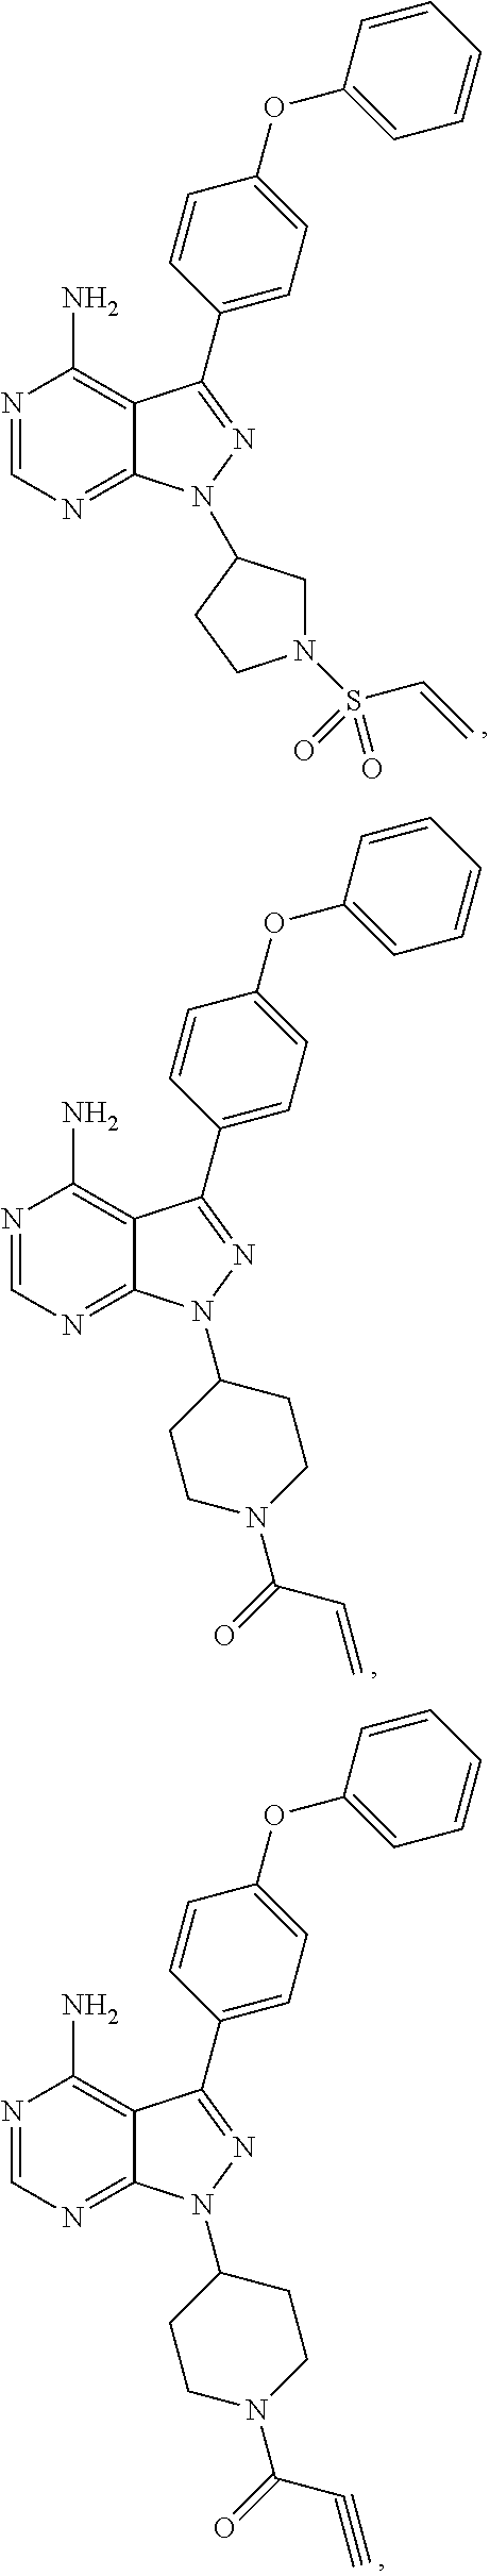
N1=CN=C2C(=C1N)C(C1=CC=C(OC3=CC=CC=C3)C=C1)=NN2C1CN(S(C=C)(=O)=O)CC1.N1=CN=C2C(=C1N)C(C1=CC=C(OC3=CC=CC=C3)C=C1)=NN2C1CCN(C(=O)C=C)CC1.N1=CN=C2C(=C1N)C(C1=CC=C(OC3=CC=CC=C3)C=C1)=NN2C1CCN(C(=O)C#C)CC1
